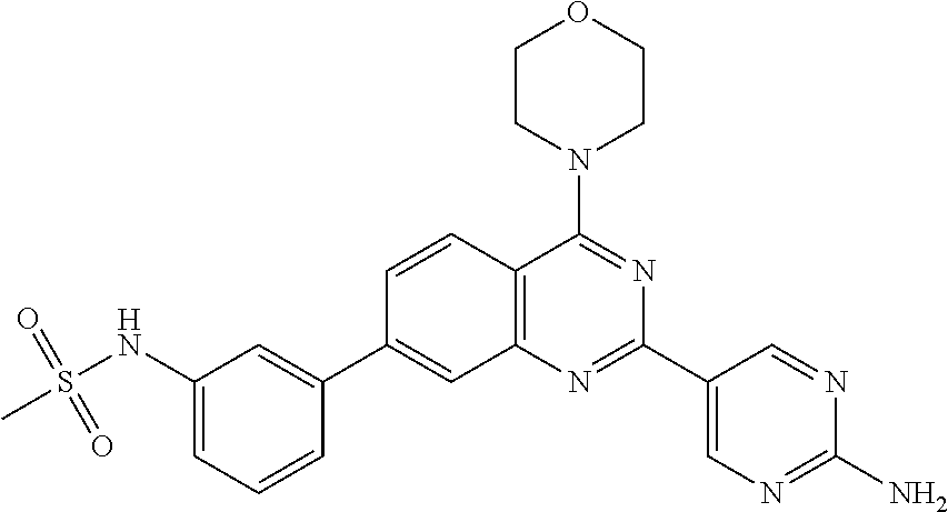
C1(NS(C)(=O)=O)=CC=CC(C2=CC3=C(C(N4CCOCC4)=NC(C4=CN=C(N)N=C4)=N3)C=C2)=C1
